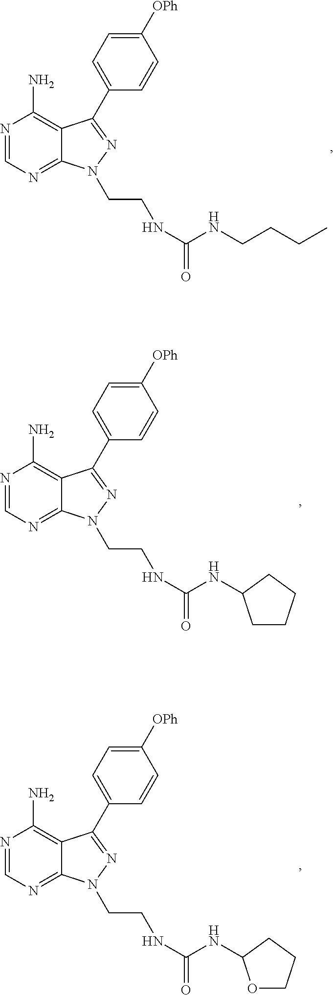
N1=CN=C2C(=C1N)C(C1=CC=C([OPh])C=C1)=NN2CCNC(=O)NCCCC.N1=CN=C2C(=C1N)C(C1=CC=C([OPh])C=C1)=NN2CCNC(=O)NC1CCCC1.N1=CN=C2C(=C1N)C(C1=CC=C([OPh])C=C1)=NN2CCNC(=O)NC1OCCC1
